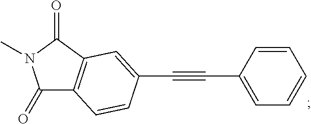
C1(C#CC2=CC3=C(C(=O)N(C)C3=O)C=C2)=CC=CC=C1
